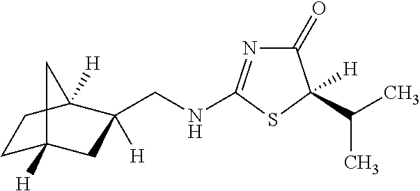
C1C2([H])CC(CNC3=NC(=O)C([H])(C(C)C)S3)([H])C([H])(C1)C2
